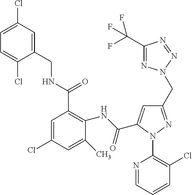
C1=C(Cl)C=C(CNC(C2=C(NC(=O)C3=CC(CN4N=C(C(F)(F)F)N=N4)=NN3C3=C(Cl)C=CC=N3)C(C)=CC(Cl)=C2)=O)C(Cl)=C1
